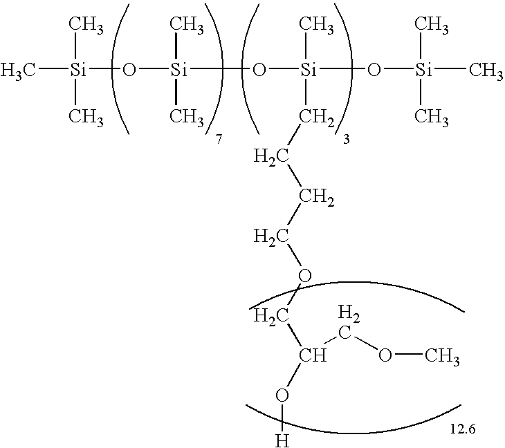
C[Si](O[Si](O[Si](O[Si](C)(C)C)(C)CCCCOCC(O[H])COC)(C)C)(C)C
